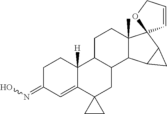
C1C(=NO)C=C2C([H])(C1)C1C(CC23CC3)C2C(C)(CC1)C1(C3C2C3)C=CCO1
